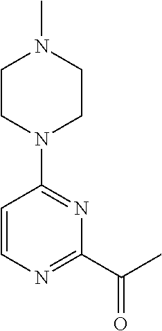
C1CN(C2=NC(C(=O)C)=NC=C2)CCN1C
